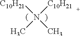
[C10H21]N(C)([C10H21])C
